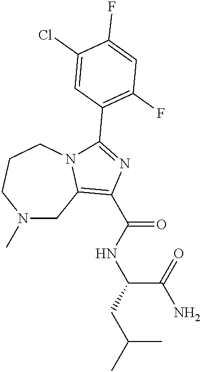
N1(C)CC2=C(C(NC(C(N)=O)CC(C)C)=O)N=C(C3=C(F)C=C(F)C(Cl)=C3)N2CCC1
